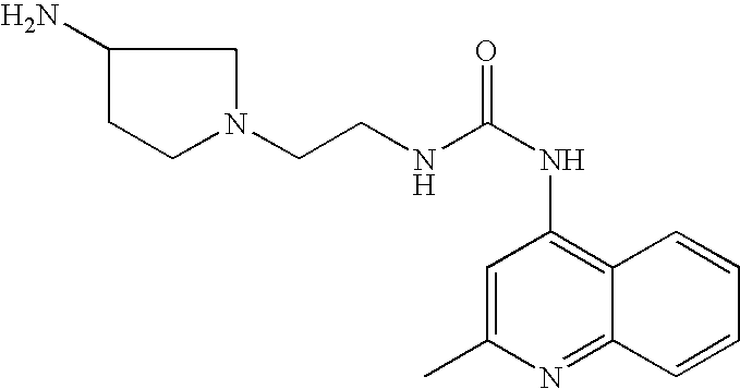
C1(C)=CC(NC(=O)NCCN2CC(N)CC2)=C2C(=N1)C=CC=C2
